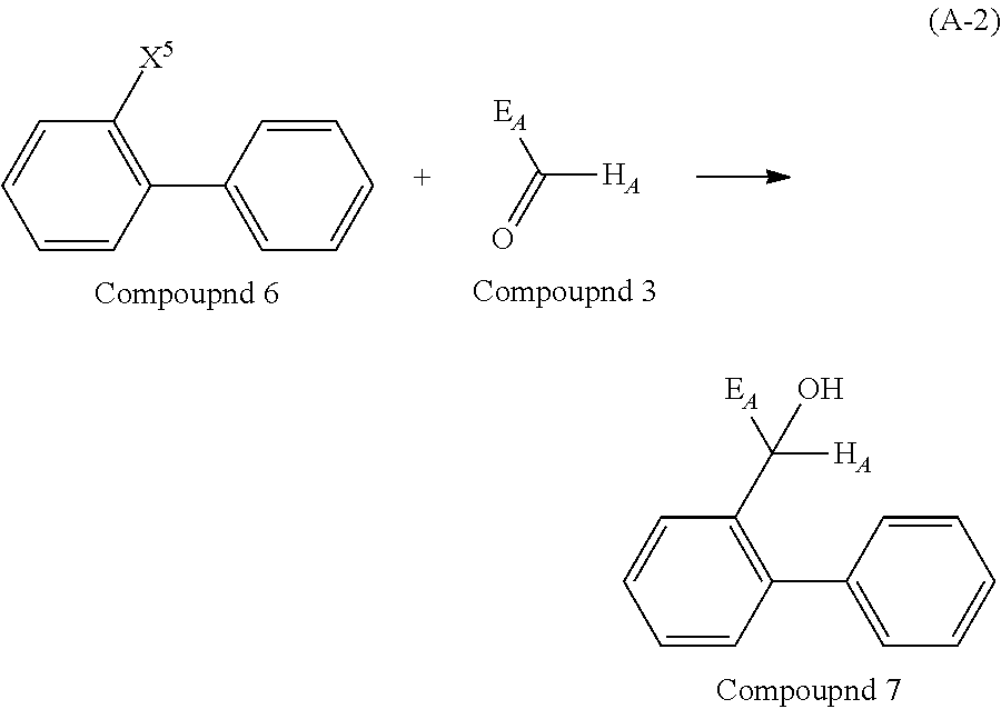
C([HA])(=O)[EA].C1=CC(C2=CC=CC=C2)=C([X5])C=C1.C1=CC(C2=CC=CC=C2)=C(C(O)([HA])[EA])C=C1
